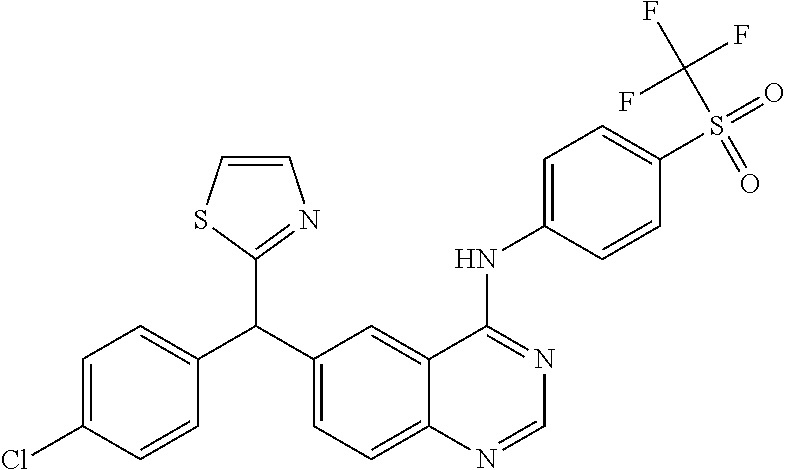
C1=C(Cl)C=CC(C(C2=CC=C3C(=C2)C(NC2=CC=C(S(=O)(C(F)(F)F)=O)C=C2)=NC=N3)C2=NC=CS2)=C1
